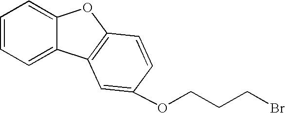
C(CCOC1=CC2=C(OC3=CC=CC=C32)C=C1)Br
